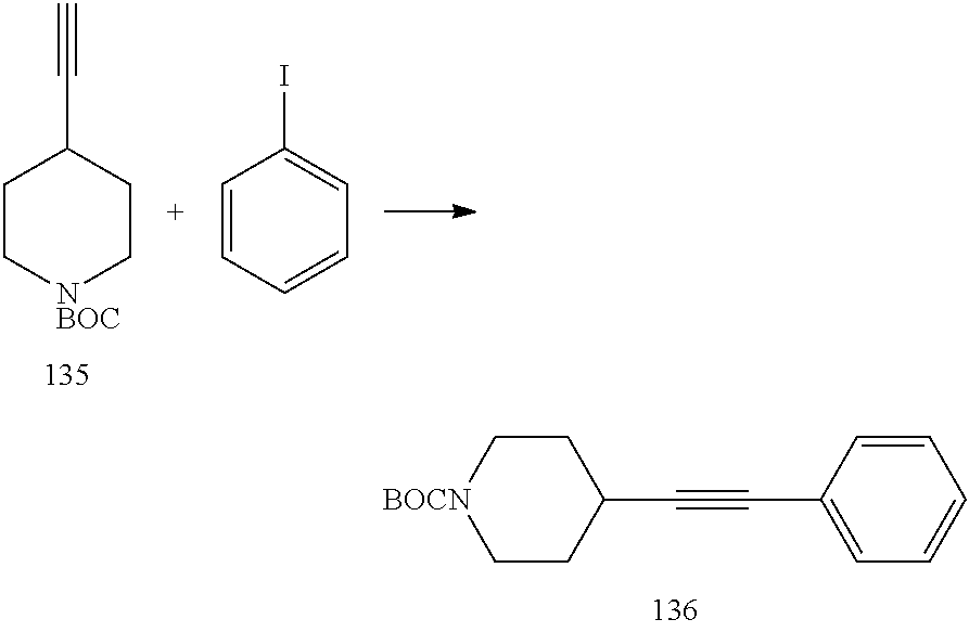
C1(C#CC2=CC=CC=C2)CC[BOCN]CC1.C1C[NBOC]CCC1C#C.C1=CC=CC=C1I
